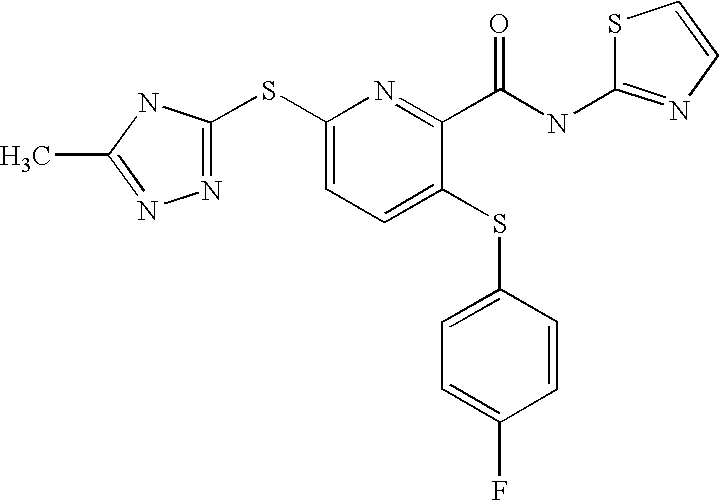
C1(SC2=NN=C(C)N2)=CC=C(SC2=CC=C(F)C=C2)C(C(NC2=NC=CS2)=O)=N1
